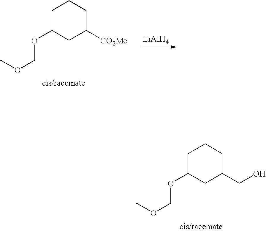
[LiAlH4].C1C(OCOC)CC([CO2Me])CC1.C1C(OCOC)CC(CO)CC1
